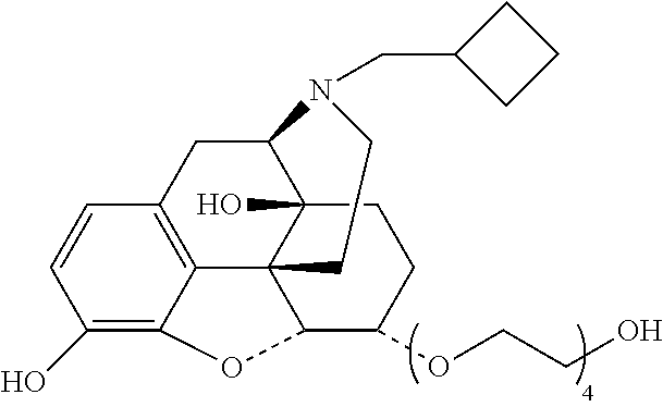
C1(O)=C2C3=C(C=C1)CC1C4(O)C3(C(C(OCCO)CC4)O2)CCN1CC1CCC1
